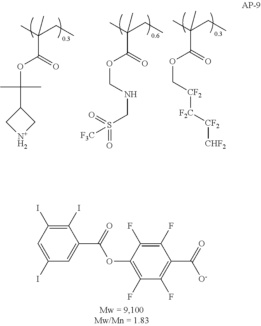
CC(CC)(C(OC(C)(C)C1C[N+H2]C1)=O)C.CC(CC)(C(OCNCS(=O)(=O)[F3C])=O)C.CC(CC)(C(OC[CF2][F2C][CF2][CHF2])=O)C.C(C1=CC(I)=CC(I)=C1I)(=O)OC1=C(F)C(F)=C(C([O-])=O)C(F)=C1F
